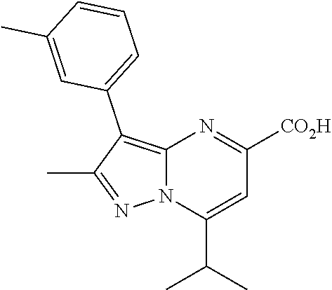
C12=C(C3=CC=CC(C)=C3)C(C)=NN1C(C(C)C)=CC([CO2H])=N2
